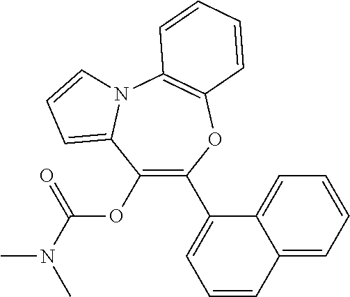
CN(C(=O)OC1=C(C2=CC=CC3=CC=CC=C23)OC2=C(N3C1=CC=C3)C=CC=C2)C
